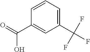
C1=CC=C(C(F)(F)F)C=C1C(=O)O
